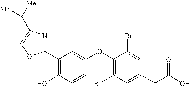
C1(C2=NC(C([Me])[Me])=CO2)=C(O)C=CC(OC2=C(Br)C=C(CC(=O)O)C=C2Br)=C1
